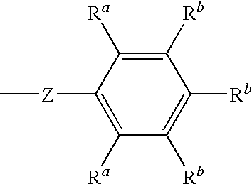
C1([Rb])=C([Ra])C([Z]C)=C([Ra])C([Rb])=C1[Rb]
